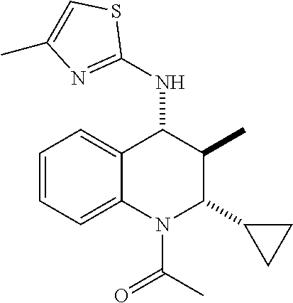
C1=CC=C2C(=C1)C(NC1=NC(C)=CS1)C(C)C(C1CC1)N2C(C)=O
